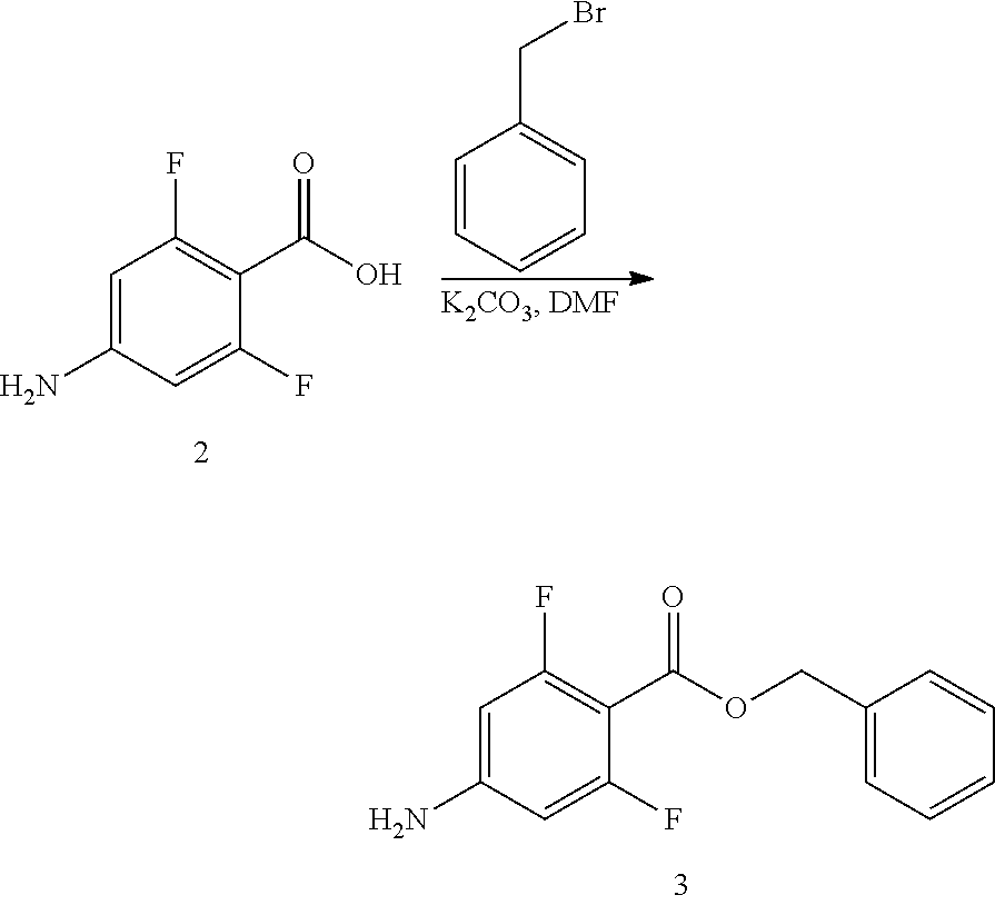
C1=CC=CC=C1CBr.C1=C(N)C=C(F)C(C(O)=O)=C1F.C1=C(N)C=C(F)C(C(OCC2=CC=CC=C2)=O)=C1F
